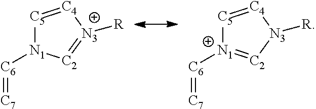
[C5]1=[C4][N3]([R])=[C2][N1]1[C6]=[C7].[C5]1=[C4][N3]([R])[C2]=[N1]1[C6]=[C7]
